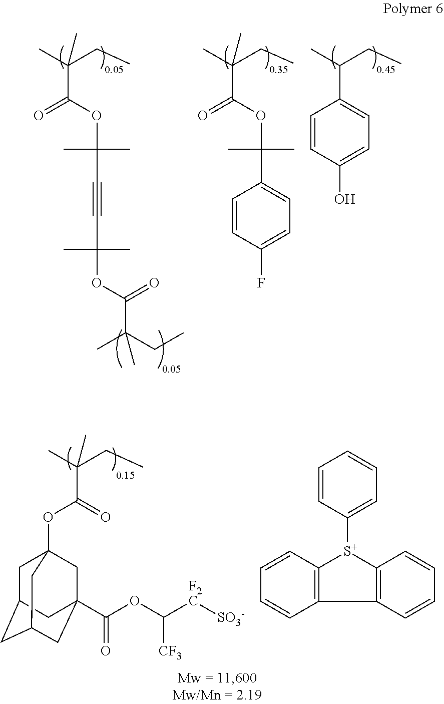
C1(C(C)CC)=CC=C(O)C=C1.C(C(C)(CC)C)(OC(C1=CC=C(F)C=C1)(C)C)=O.C(C(C)(CC)C)(OC(C#CC(OC(C(CC)(C)C)=O)(C)C)(C)C)=O.C(C(C)(CC)C)(=O)OC12CC3CC(CC(C(OC([F2C][SO3-])[CF3])=O)(C1)C3)C2.C1=CC([S+]2C3=C(C4=C2C=CC=C4)C=CC=C3)=CC=C1
